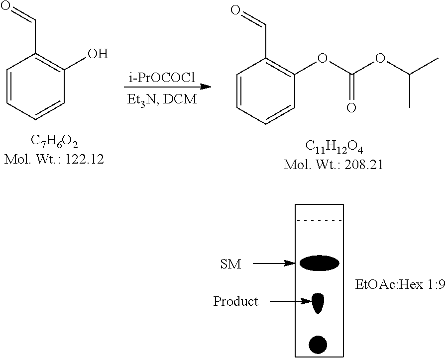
[i-PrOCOCl].C1=CC=CC(O)=C1C=O.C1=CC=CC(OC(OC(C)C)=O)=C1C=O
